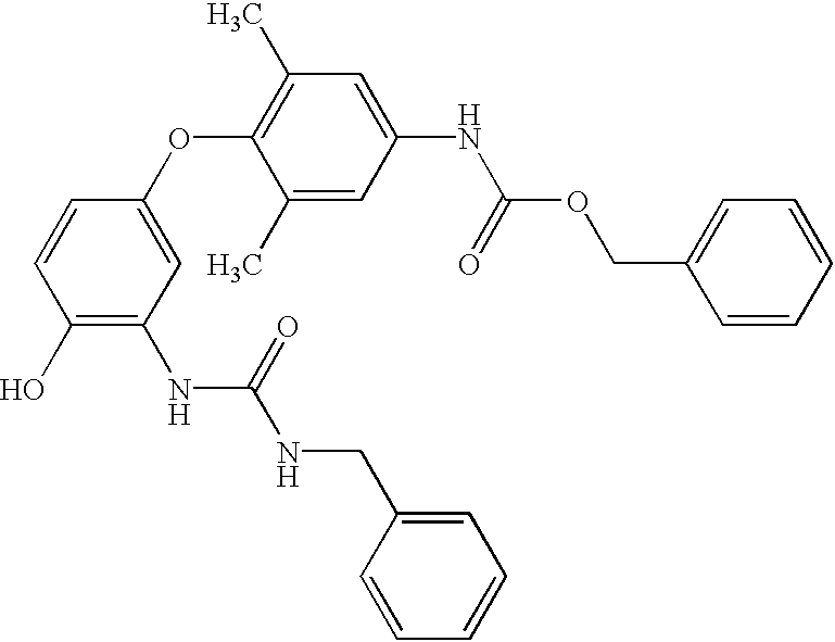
C1(O)=C(NC(=O)NCC2=CC=CC=C2)C=C(OC2=C(C)C=C(NC(OCC3=CC=CC=C3)=O)C=C2C)C=C1
